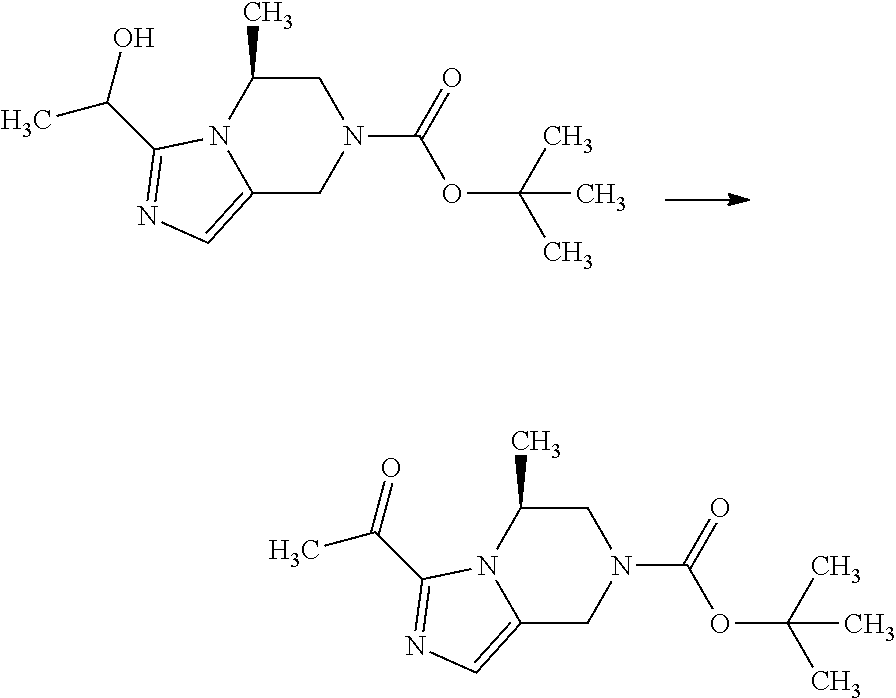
C12=CN=C(C(C)O)N1C(C)CN(C(=O)OC(C)(C)C)C2.C12=CN=C(C(C)=O)N1C(C)CN(C(=O)OC(C)(C)C)C2
